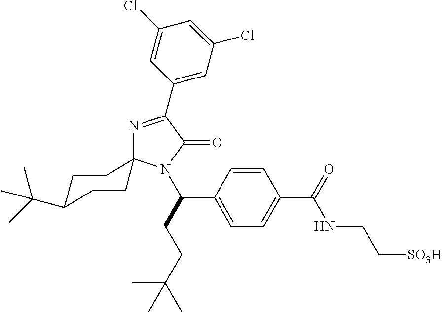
N1=C(C2=CC(Cl)=CC(Cl)=C2)C(=O)N(C(C2=CC=C(C(NCC[SO3H])=O)C=C2)CCC(C)(C)C)C12CCC(C(C)(C)C)CC2
